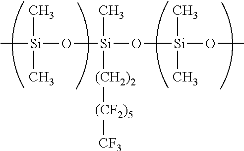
C[Si](O[Si](O[Si](OC)(C)C)([(CH2)2][(CF2)5][CF3])C)(C)C
